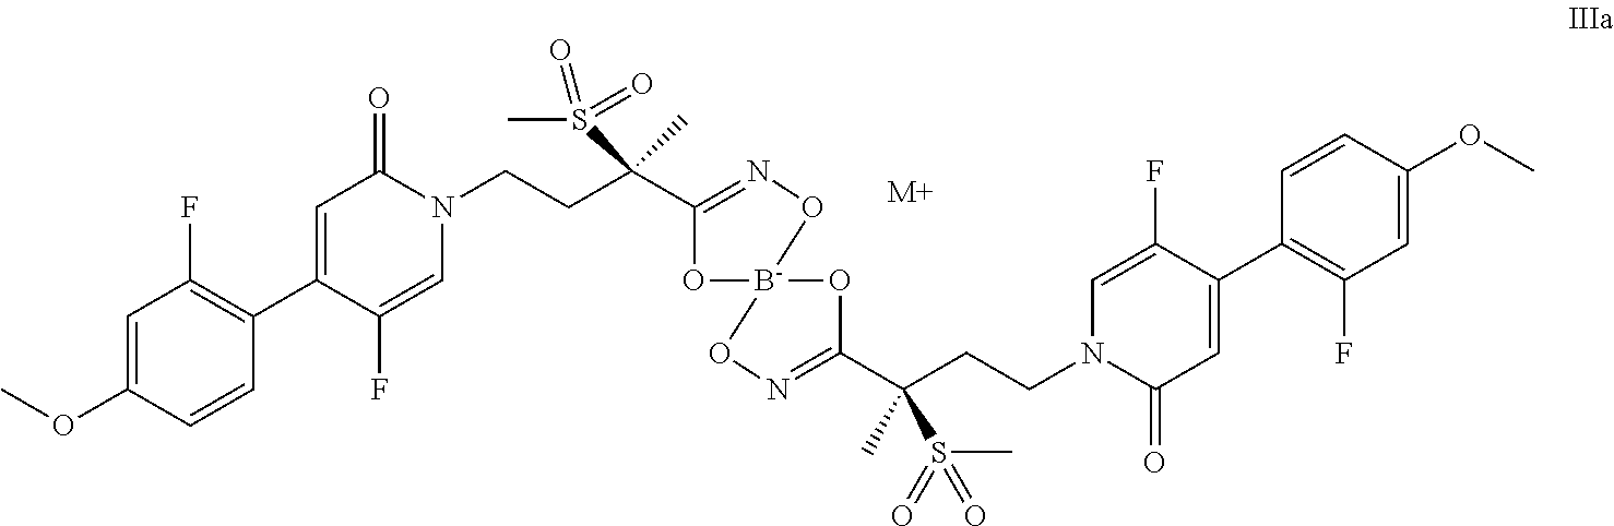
[M+].C1=C(OC)C=CC(C2=CC(=O)N(CCC(C3=NO[B-]4(O3)OC(C(CCN3C(=O)C=C(C5=C(F)C=C(OC)C=C5)C(F)=C3)(C)S(C)(=O)=O)=NO4)(S(C)(=O)=O)C)C=C2F)=C1F
